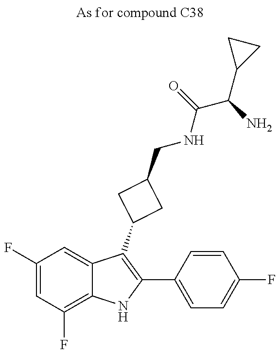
C1(F)=CC(F)=C2C(=C1)C(C1CC(CNC(C(C3CC3)N)=O)C1)=C(C1=CC=C(F)C=C1)N2
